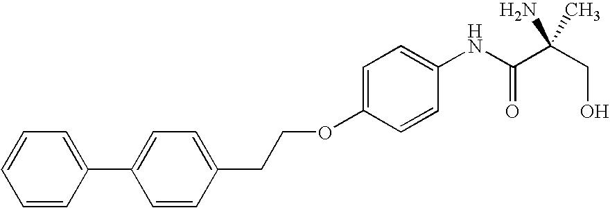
C1=CC=CC(C2=CC=C(CCOC3=CC=C(NC(C(CO)(C)N)=O)C=C3)C=C2)=C1
